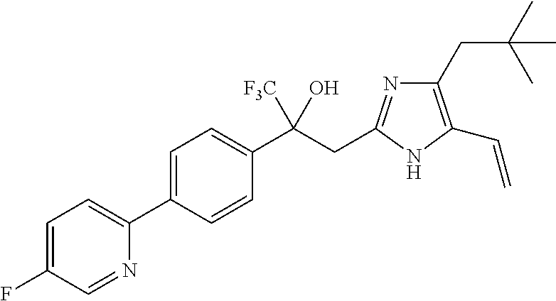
C1=C(C2=CC=C(F)C=N2)C=CC(C(CC2=NC(CC(C)(C)C)=C(C=C)N2)([F3C])O)=C1
